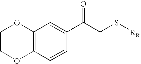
C12=C(C=CC(C(CS[R8])=O)=C1)OCCO2
